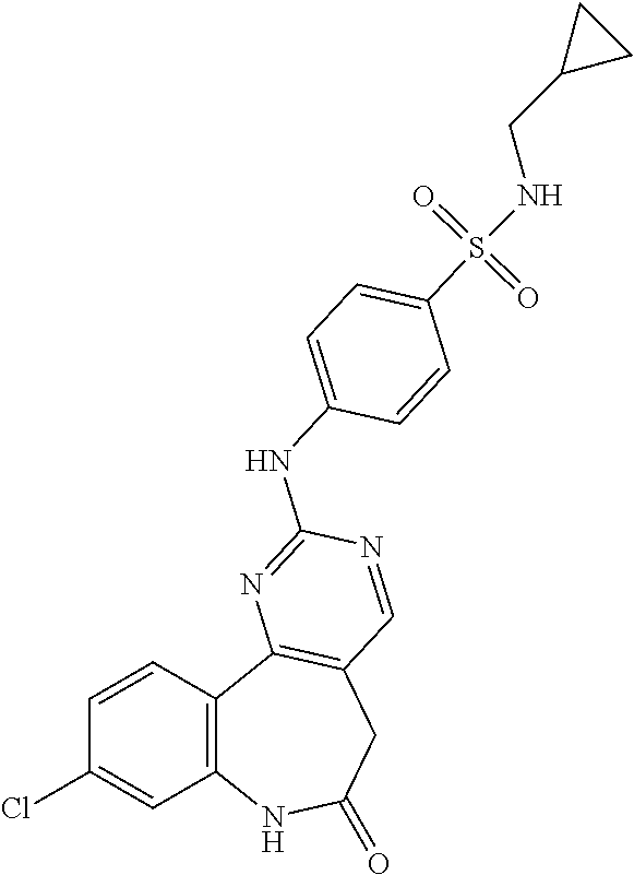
C1=CC2=C(C=C1Cl)NC(=O)CC1=C2N=C(NC2=CC=C(S(=O)(=O)NCC3CC3)C=C2)N=C1
